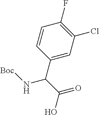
C1=CC(C(C(=O)O)N[Boc])=CC(Cl)=C1F
